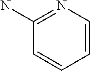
C1=CN=C(N)C=C1
